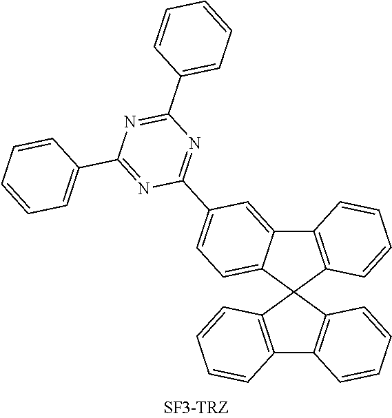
C12=CC(C3=NC(C4=CC=CC=C4)=NC(C4=CC=CC=C4)=N3)=CC=C1C1(C3=C2C=CC=C3)C2=C(C3=C1C=CC=C3)C=CC=C2
